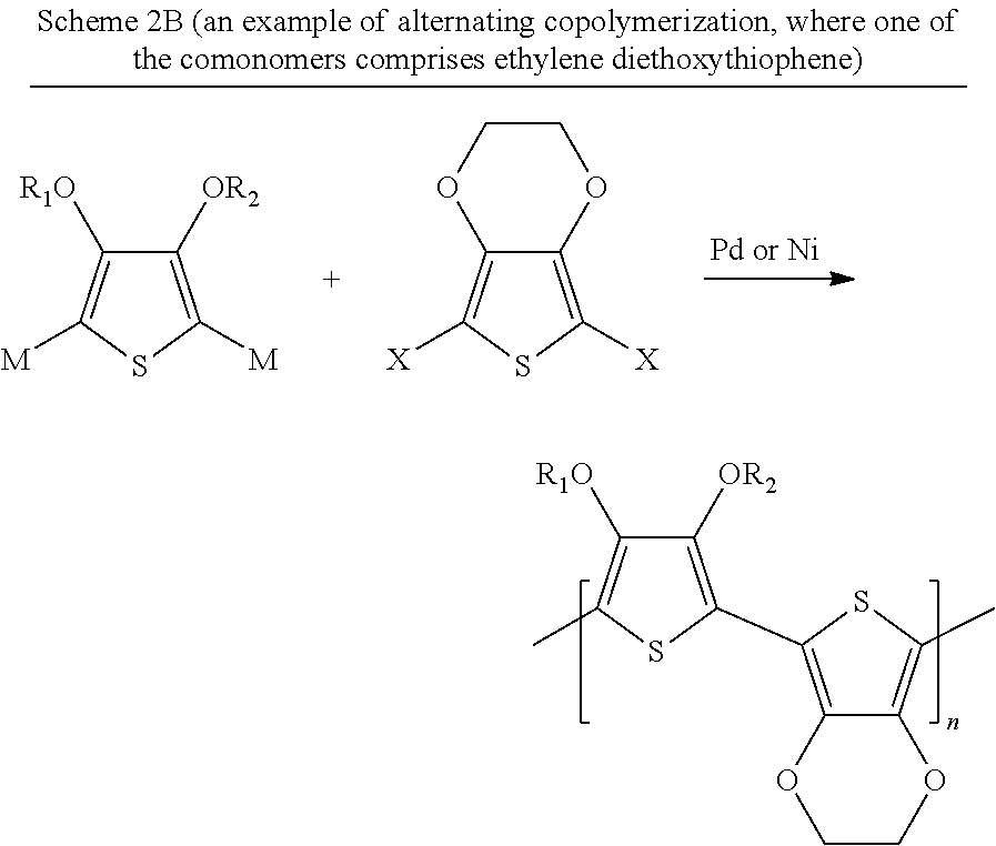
C1([OR2])=C(C2=C3C(=C(C)S2)OCCO3)SC(C)=C1[R1O].C1([OR2])=C([M])SC([M])=C1[R1O].C12=C([X])SC([X])=C1OCCO2
